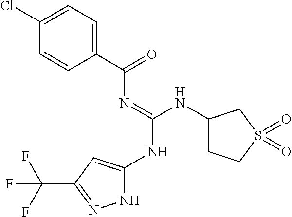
C1=CC(C(N=C(NC2CCS(=O)(=O)C2)NC2=CC(C(F)(F)F)=NN2)=O)=CC=C1Cl
